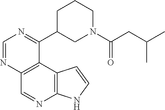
C1=NC2=C(C(C3CN(C(CC(C)C)=O)CCC3)=N1)C1=C(N=C2)NC=C1
